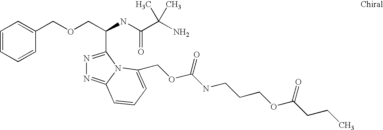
N1=C(C(COCC2=CC=CC=C2)NC(C(N)(C)C)=O)N2C(=N1)C=CC=C2COC(NCCCOC(CCC)=O)=O
